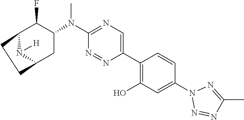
C12N([H])C(CC(N(C3=NC=C(C4=C(O)C=C(N5N=NC(C)=N5)C=C4)N=N3)C)C1F)CC2
